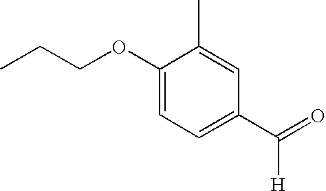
C1(OCCC)=CC=C(C(=O)[H])C=C1C
